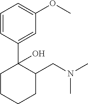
C1CCCC(CN(C)C)C1(C1=CC(OC)=CC=C1)O
